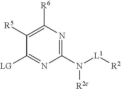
C1([LG])=NC(N([L1][R2])[R2c])=NC([R6])=C1[R5]
